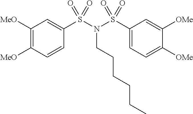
C1([MeO])=C([MeO])C=CC(S(N(S(C2=CC=C([OMe])C([OMe])=C2)(=O)=O)CCCCCC)(=O)=O)=C1
